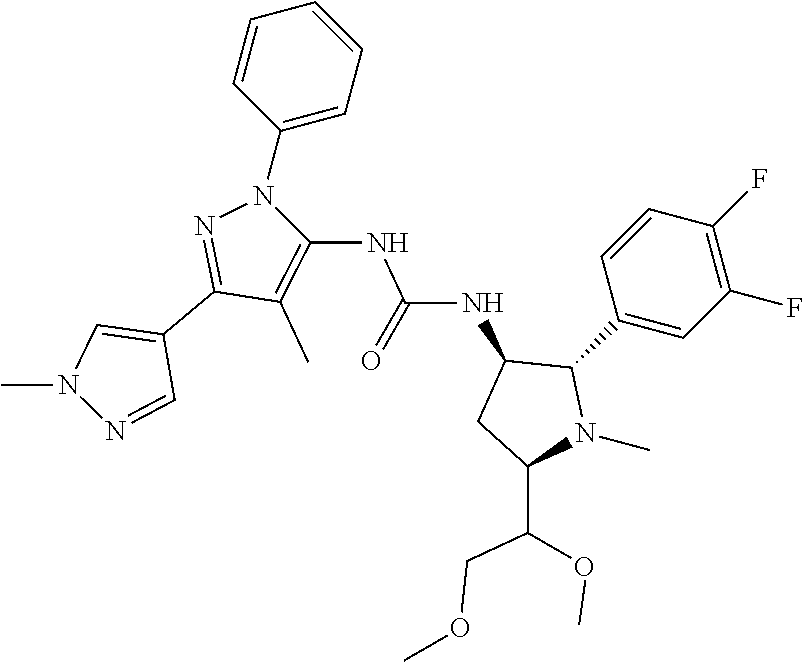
C1(C2=CN(C)N=C2)=NN(C2=CC=CC=C2)C(NC(=O)NC2CC(C(COC)OC)N(C)C2C2=CC(F)=C(F)C=C2)=C1C
